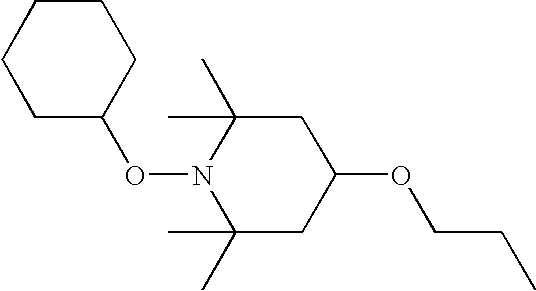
C1(C)(C)CC(OCCC)CC(C)(C)N1OC1CCCCC1
